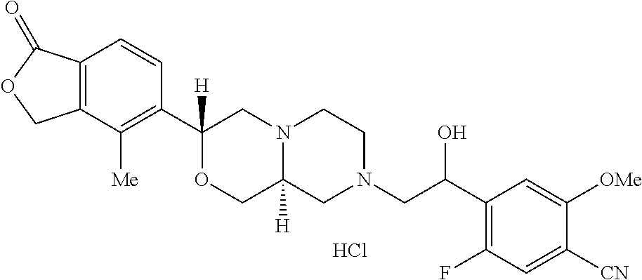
C12=C(C([Me])=C(C3([H])OCC4([H])N(C3)CCN(CC(C3=C(F)C=C([CN])C([OMe])=C3)O)C4)C=C1)COC2=O.Cl
